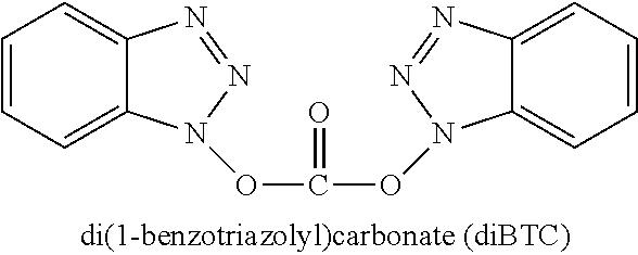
C1=CC=C2C(=C1)N=NN2OC(=O)ON1C2=CC=CC=C2N=N1
